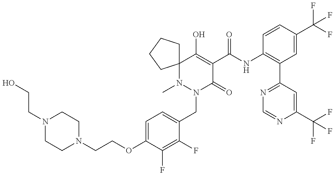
N1(CCO)CCN(CCOC2=CC=C(CN3C(=O)C(C(NC4=C(C5=NC=NC(C(F)(F)F)=C5)C=C(C(F)(F)F)C=C4)=O)=C(O)C4(N3C)CCCC4)C(F)=C2F)CC1
